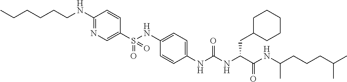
C1(S(NC2=CC=C(NC(NC(C(NC(CCCC(C)C)C)=O)CC3CCCCC3)=O)C=C2)(=O)=O)=CN=C(NCCCCCC)C=C1
